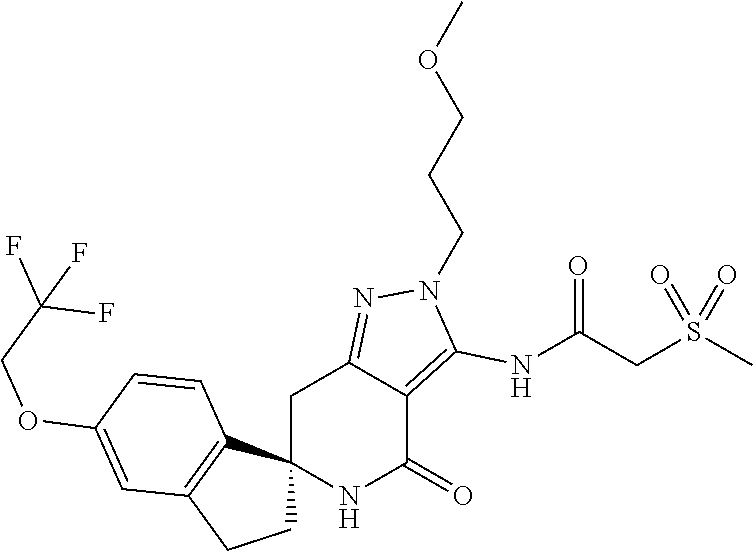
C12(NC(=O)C3=C(NC(CS(C)(=O)=O)=O)N(CCCOC)N=C3C1)CCC1=C2C=CC(OCC(F)(F)F)=C1
